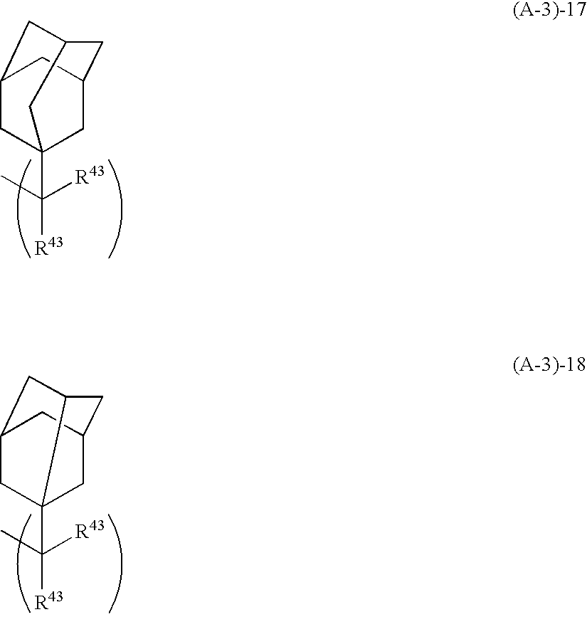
C([R43])(C)([R43])C12CC3CC(C1)CC(C3)C2.C([R43])(C)([R43])C12CC3CC(C1)CC2C3
